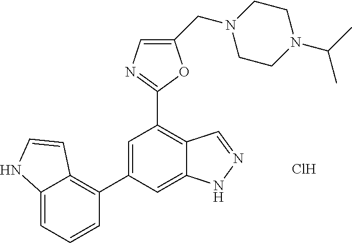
C1=C(C2=C3C(=CC=C2)NC=C3)C=C2C(=C1C1=NC=C(CN3CCN(C(C)C)CC3)O1)C=NN2.Cl
